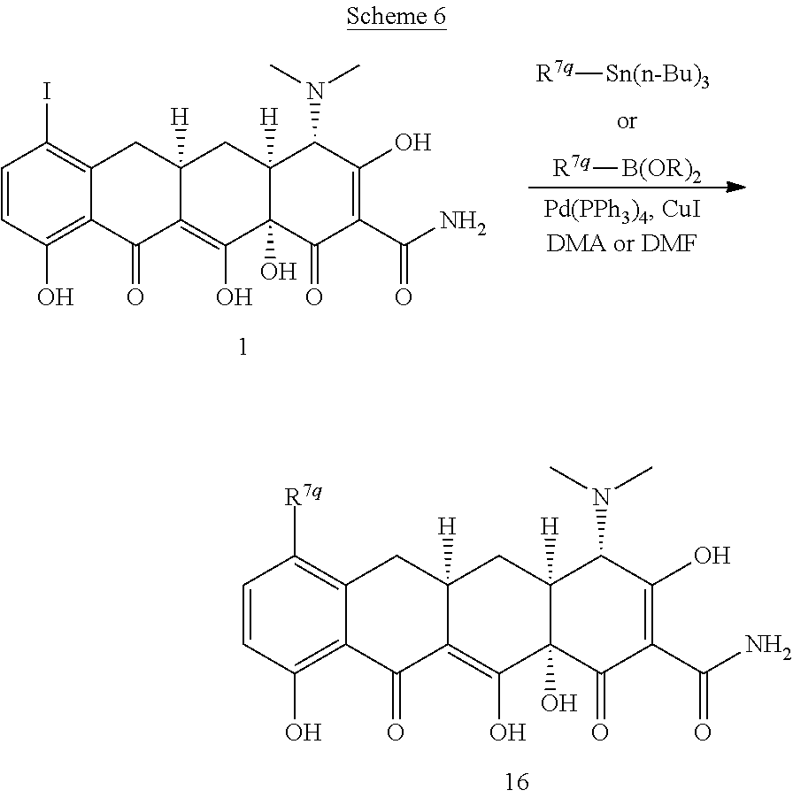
C1=CC(O)=C2C(=C1[R7q])CC1([H])C(=C(O)C3(O)C([H])(C1)C(N(C)C)C(O)=C(C(N)=O)C3=O)C2=O.C1=CC(O)=C2C(=C1I)CC1([H])C(=C(O)C3(O)C([H])(C1)C(N(C)C)C(O)=C(C(N)=O)C3=O)C2=O.[R7q][Sn(n-Bu)3].[R7q][B(OR)2]
